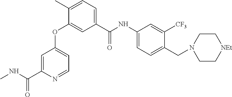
O(C1=CC(C(NC2=CC=C(CN3CC[NEt]CC3)C([CF3])=C2)=O)=CC=C1C)C1=CC=NC(C(NC)=O)=C1
